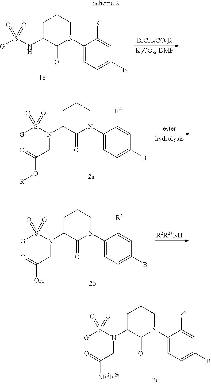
C1C(NS([G])(=O)=O)C(=O)N(C2=CC=C(B)C=C2[R4])CC1.C1C(N(S([G])(=O)=O)CC(=O)O[R])C(=O)N(C2=CC=C(B)C=C2[R4])CC1.C1C(N(S([G])(=O)=O)CC(=O)O)C(=O)N(C2=CC=C(B)C=C2[R4])CC1.C1C(N(S([G])(=O)=O)CC(=O)[NR2R2a])C(=O)N(C2=CC=C(B)C=C2[R4])CC1
